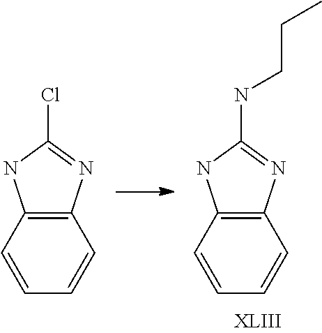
C1=CC2=C(C=C1)N=C(NCCC)N2.C1=CC2=C(C=C1)N=C(Cl)N2
